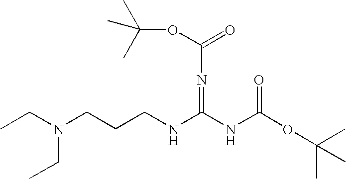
CCN(CCCNC(NC(OC(C)(C)C)=O)=NC(=O)OC(C)(C)C)CC
